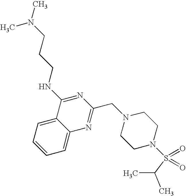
C1=C2C(=CC=C1)N=C(CN1CCN(S(=O)(=O)C(C)C)CC1)N=C2NCCCN(C)C
